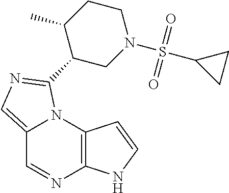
C12=CN=C(C3CN(S(C4CC4)(=O)=O)CCC3C)N1C1=C(N=C2)NC=C1
